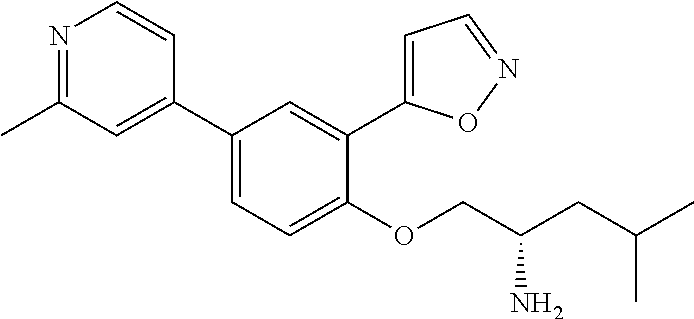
C1(C2=CC=C(OCC(CC(C)C)N)C(C3=CC=NO3)=C2)=CC(C)=NC=C1
